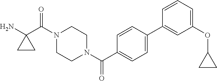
NC1(C(N2CCN(C(=O)C3=CC=C(C4=CC(OC5CC5)=CC=C4)C=C3)CC2)=O)CC1
